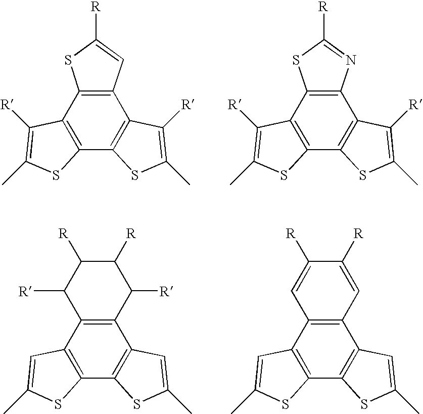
C12=C(C3=C(C4=C1C([R])=C(C)S4)SC(C)=C3[R])SC([R])=C2.C12=C(C3=C(C4=C1C([R])=C(C)S4)SC(C)=C3[R])SC([R])=N2.C12=C(C3=C(C4=C1C=C(C)S4)SC(C)=C3)C([R])C([R])C([R])C2[R].C12=C(C3=C(C4=C1C=C(C)S4)SC(C)=C3)C=C([R])C([R])=C2
